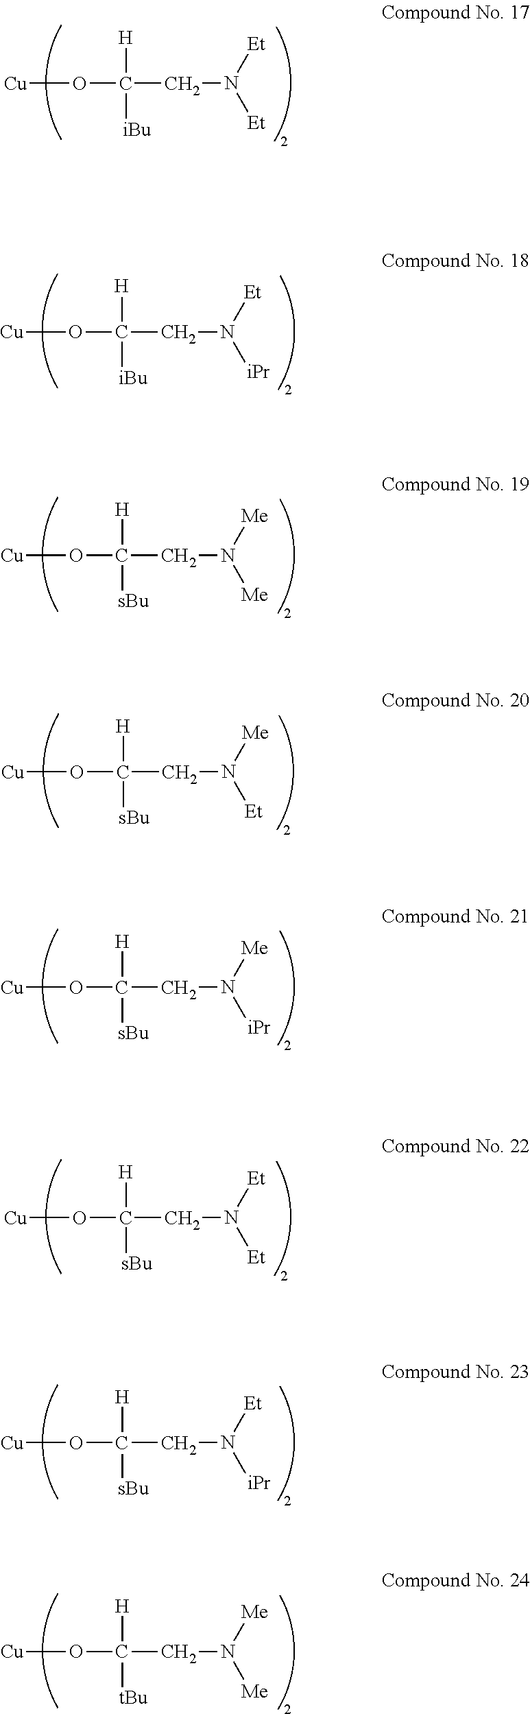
[Cu]OC(CN([Et])[Et])([H])[iBu].[Cu]OC(CN([iPr])[Et])([H])[iBu].[Cu]OC(CN([Me])[Me])([H])[sBu].[Cu]OC(CN([Et])[Me])([H])[sBu].[Cu]OC(CN([iPr])[Me])([H])[sBu].[Cu]OC(CN([Et])[Et])([H])[sBu].[Cu]OC(CN([iPr])[Et])([H])[sBu].[Cu]OC(CN([Me])[Me])([H])[tBu]
